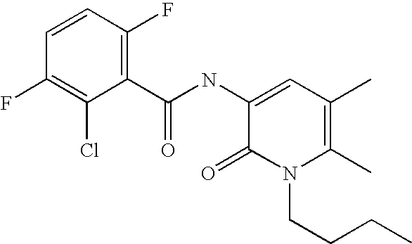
C1=CC(F)=C(C(NC2=CC(C)=C(C)N(CCCC)C2=O)=O)C(Cl)=C1F
